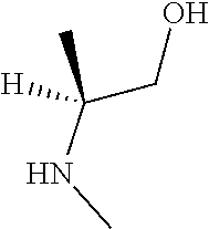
C(NC)(CO)(C)[H]
